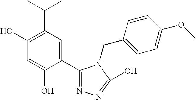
C1(O)=C(C(C)C)C=C(C2=NN=C(O)N2CC2=CC=C(OC)C=C2)C(O)=C1
